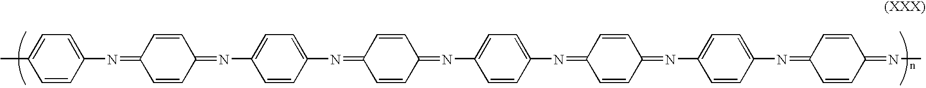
C1=CC(N=C2C=CC(=NC3=CC=C(N=C4C=CC(=NC5=CC=C(N=C6C=CC(=NC7=CC=C(N=C8C=CC(=NC)C=C8)C=C7)C=C6)C=C5)C=C4)C=C3)C=C2)=CC=C1C
